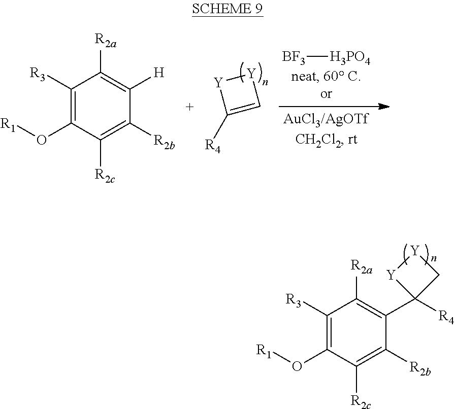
[Y]1C([R4])=C[Y]1.[BF3][H3PO4].C1([R3])=C(O[R1])C([R2c])=C([R2b])C([H])=C1[R2a].C1([R3])=C(O[R1])C([R2c])=C([R2b])C(C2([R4])C[Y][Y]2)=C1[R2a]
